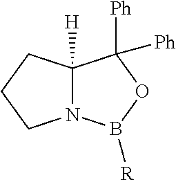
N12C([H])(CCC1)C([Ph])([Ph])OB2[R]
